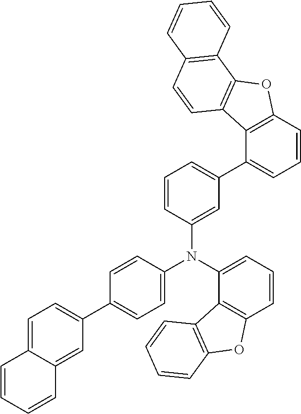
C1=CC(N(C2=CC=C(C3=CC=C4C(=C3)C=CC=C4)C=C2)C2=CC=CC3=C2C2=C(O3)C=CC=C2)=CC(C2=CC=CC3=C2C2=C(O3)C3=C(C=C2)C=CC=C3)=C1
